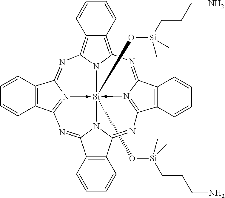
O([Si]123(O[Si](CCCN)(C)C)-N4=C5N=C6C7=C(C(=NC8=N->1C(=NC1=C9C(=C(N=C4C4=C5C=CC=C4)N12)C=CC=C9)C1=C8C=CC=C1)N63)C=CC=C7)[Si](CCCN)(C)C
